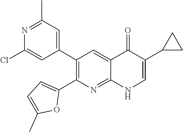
N1=C(C)C=C(C2=C(C3=CC=C(C)O3)N=C3C(=C2)C(=O)C(C2CC2)=CN3)C=C1Cl
